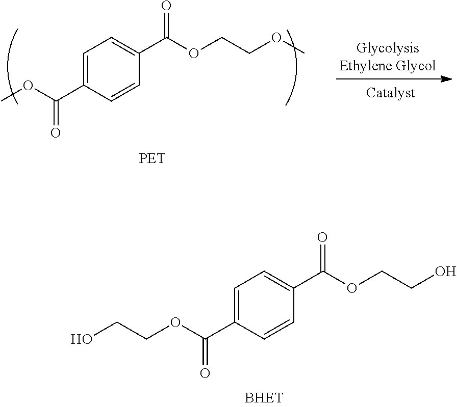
C1=C(C(OC)=O)C=CC(C(OCCOC)=O)=C1.C1=C(C(OCCO)=O)C=CC(C(OCCO)=O)=C1
